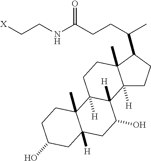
[X]CCNC(CCC(C)C1CCC2([H])C1(C)CCC1([H])C2([H])C(O)CC2([H])C1(C)CCC(O)C2)=O
